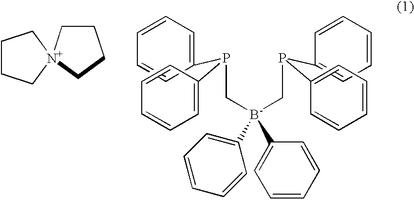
C1CC[N+]2(C1)CCCC2.C1=CC=C(P(C[B-](CP(C2=CC=CC=C2)C2=CC=CC=C2)(C2=CC=CC=C2)C2=CC=CC=C2)C2=CC=CC=C2)C=C1
